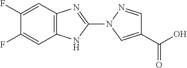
C1(F)=CC2=C(NC(N3C=C(C(=O)O)C=N3)=N2)C=C1F
